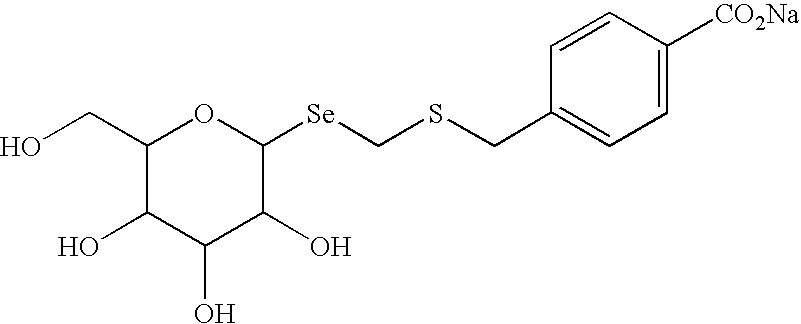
C1(CO)C(O)C(O)C(O)C([Se]CSCC2=CC=C([CO2Na])C=C2)O1
